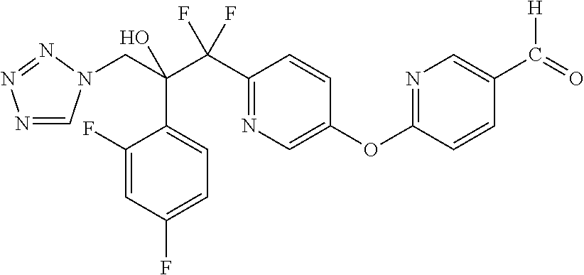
N1=CN(CC(C(C2=NC=C(OC3=NC=C(C(=O)[H])C=C3)C=C2)(F)F)(O)C2=CC=C(F)C=C2F)N=N1
